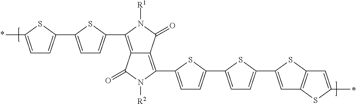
C12=C(C3=CC=C(C4=CC=C(C)S4)S3)N([R1])C(=O)C1=C(C1=CC=C(C3=CC=C(C4=CC5=C(S4)C=C(C)S5)S3)S1)N([R2])C2=O
